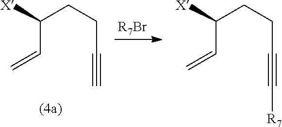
[X]C(CCC#C[R7])C=C.[X]C(CCC#C)C=C.[R7Br]
